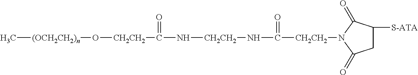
C[(OCH2CH2)n]O[CH2CH2]C(N[CH2CH2]NC([CH2CH2]N1C(=O)CC([S-ATA])C1=O)=O)=O
